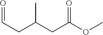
CC(CC(OC)=O)CC=O
